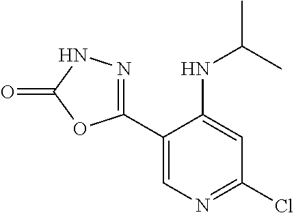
C1(C2=CN=C(Cl)C=C2NC(C)C)=NNC(=O)O1
